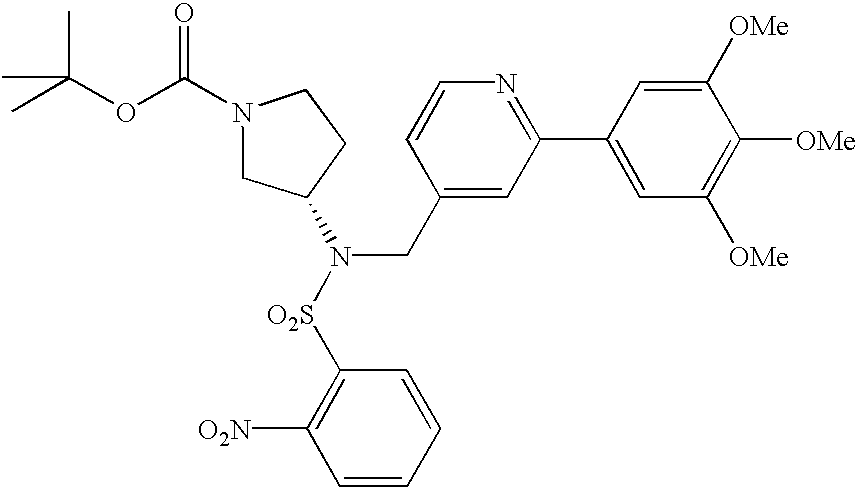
C1(N([O2S]C2=C([O2N])C=CC=C2)CC2=CC(C3=CC([OMe])=C([OMe])C([OMe])=C3)=NC=C2)CCN(C(OC(C)(C)C)=O)C1
